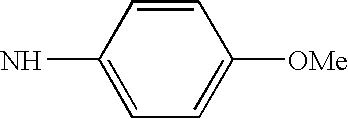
C1=CC(N)=CC=C1[OMe]
